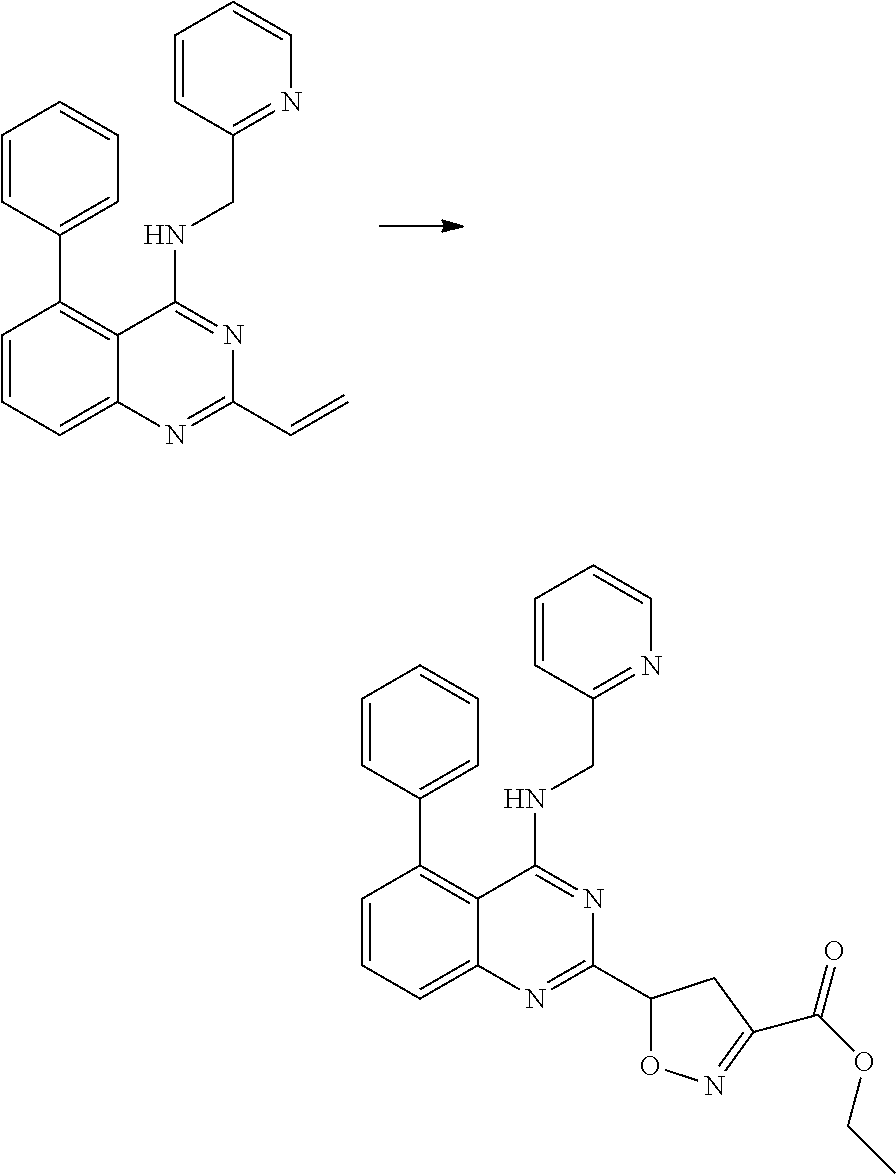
C1=CC(CNC2=NC(C=C)=NC3=CC=CC(C4=CC=CC=C4)=C23)=NC=C1.C1=CC(CNC2=NC(C3ON=C(C(=O)OCC)C3)=NC3=CC=CC(C4=CC=CC=C4)=C23)=NC=C1
